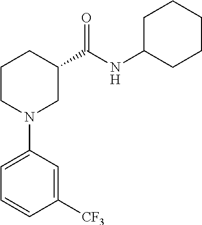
C1CN(C2=CC=CC([CF3])=C2)CC(C(NC2CCCCC2)=O)C1
